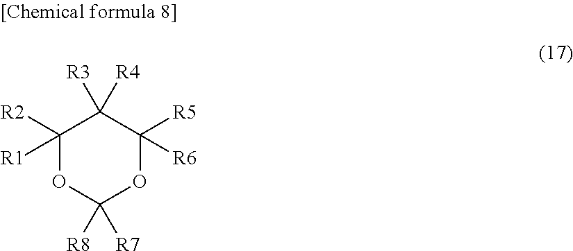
C1([R2])([R1])OC([R8])([R7])OC([R6])([R5])C1([R4])[R3]
